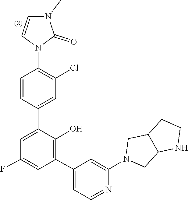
C12CN(C3=CC(C4=C(O)C(C5=CC(Cl)=C(N6C=CN(C)C6=O)C=C5)=CC(F)=C4)=CC=N3)CC1CCN2
